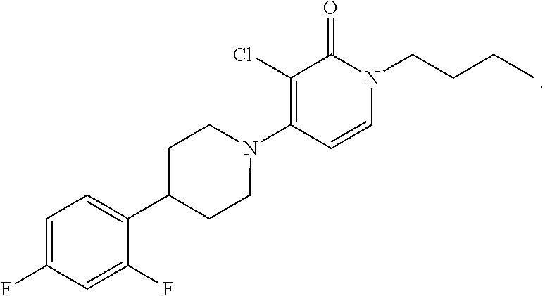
C1(Cl)=C(N2CCC(C3=CC=C(F)C=C3F)CC2)C=CN(CCCC)C1=O
